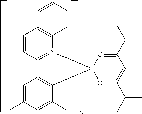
C1=CC2=N(C3=C1C=CC=C3)[Ir]1(OC(C(C)C)=CC(C(C)C)=O1)C1=C2C=C(C)C=C1C
